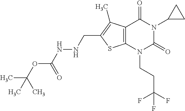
C12=C(N(CCC(F)(F)F)C(=O)N(C3CC3)C1=O)SC(CNNC(OC(C)(C)C)=O)=C2C
